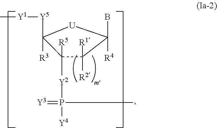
C1([R1])([R2])C(B)([R4])[U]C([Y5][Y1]C)([R3])C1([Y2]P([Y4])(=[Y3])C)[R5]
